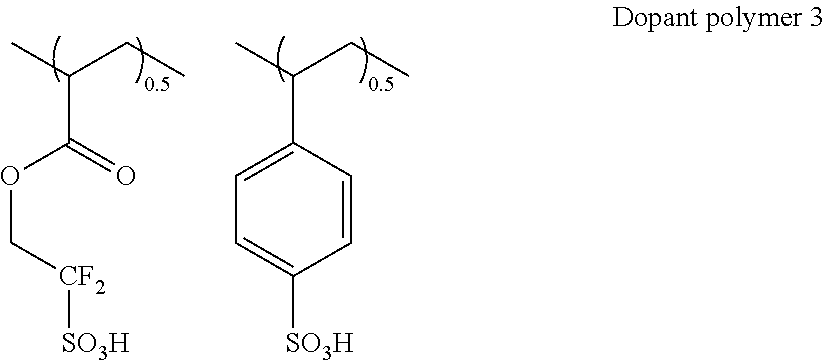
C(C(C(OC[CF2][SO3H])=O)C)C.C(C(C1=CC=C([SO3H])C=C1)C)C
